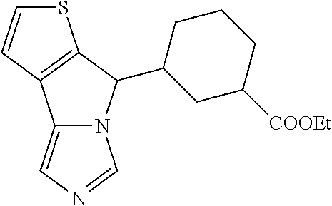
S1C=CC2=C1C(C1CC([COOEt])CCC1)N1C2=CN=C1
